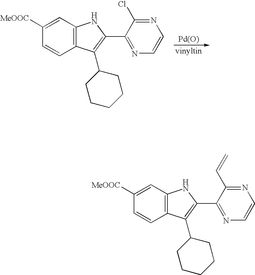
[Pd(O)].C1(C2=C(C3CCCCC3)C3=C(N2)C=C([MeOOC])C=C3)=NC=CN=C1Cl.C1(C2=C(C3CCCCC3)C3=C(N2)C=C([MeOOC])C=C3)=NC=CN=C1C=C
